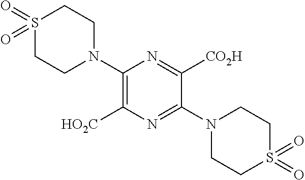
C1(N2CCS(=O)(=O)CC2)=C([HO2C])N=C(N2CCS(=O)(=O)CC2)C([CO2H])=N1
